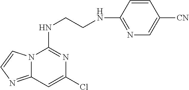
C12=NC=CN1C(NCCNC1=NC=C([CN])C=C1)=NC(Cl)=C2
